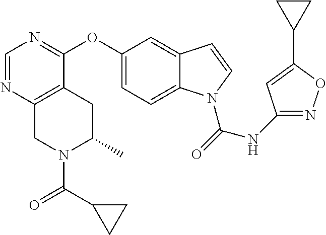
O(C1=CC=C2C(=C1)C=CN2C(=O)NC1=NOC(C2CC2)=C1)C1=NC=NC2=C1CC(C)N(C(=O)C1CC1)C2
